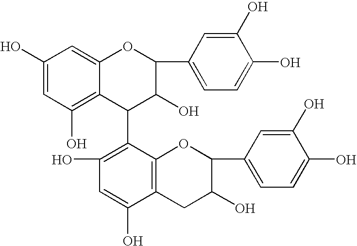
C1(O)=CC(O)=C2C(=C1)OC(C1=CC=C(O)C(O)=C1)C(O)C2C1=C(O)C=C(O)C2=C1OC(C1=CC=C(O)C(O)=C1)C(O)C2
